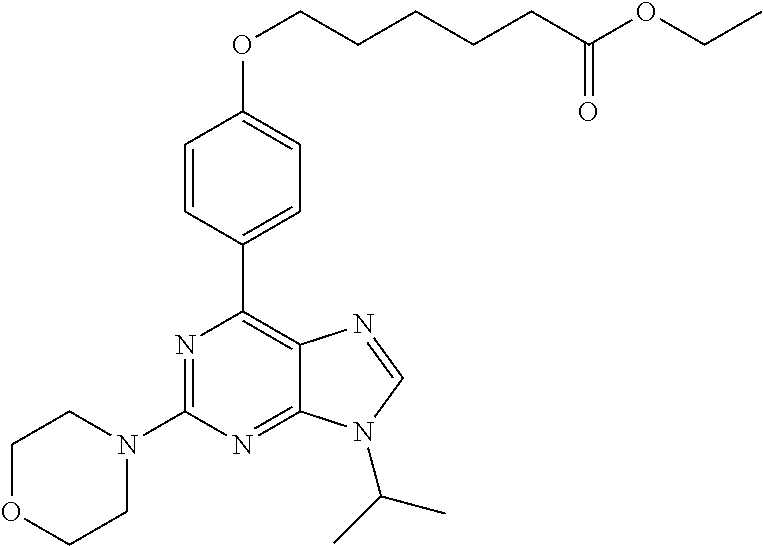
C1=CC(C2=C3C(=NC(N4CCOCC4)=N2)N(C(C)C)C=N3)=CC=C1OCCCCCC(OCC)=O
